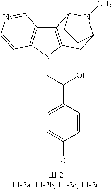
N1(CC(C2=CC=C(Cl)C=C2)O)C2=C(C3=C1C=CN=C3)C1N(C)C(C2)CC1
